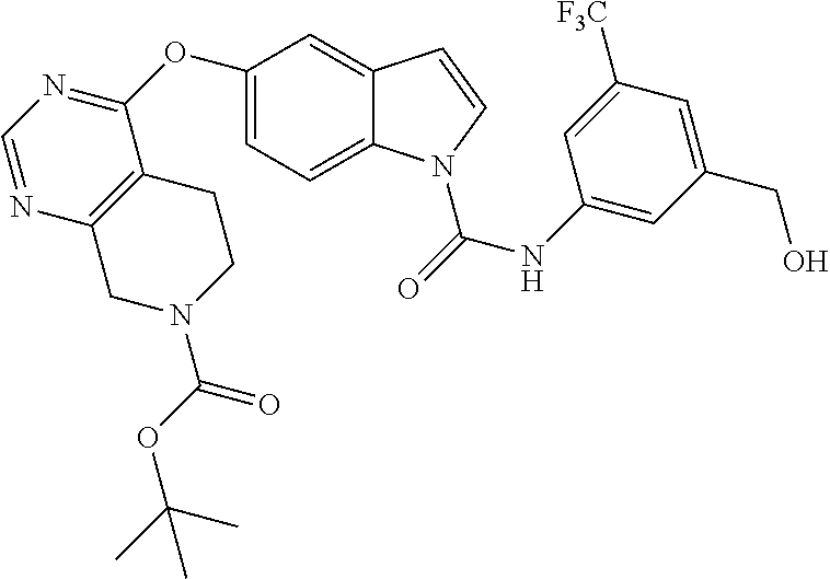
C1=C(OC2=NC=NC3=C2CCN(C(OC(C)(C)C)=O)C3)C=C2C(=C1)N(C(=O)NC1=CC(CO)=CC([F3C])=C1)C=C2
